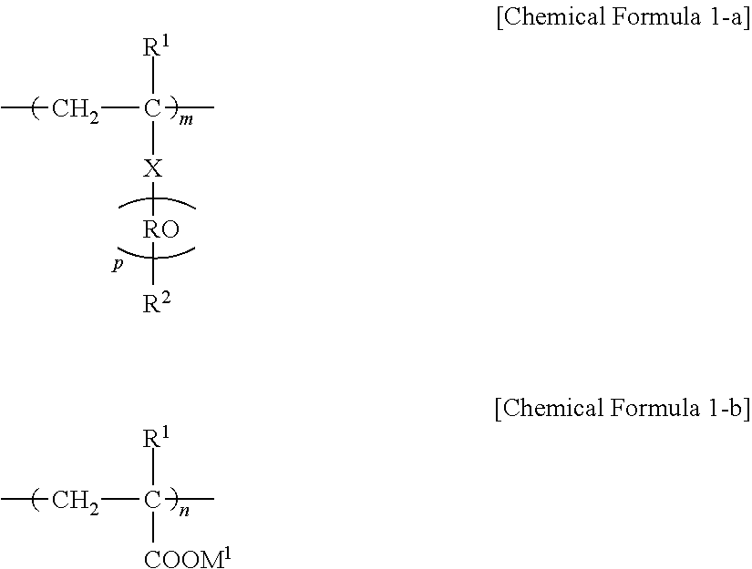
[R1]C(CC)(C)[COOM1].[R1]C(CC)(C)[X][RO][R2]
